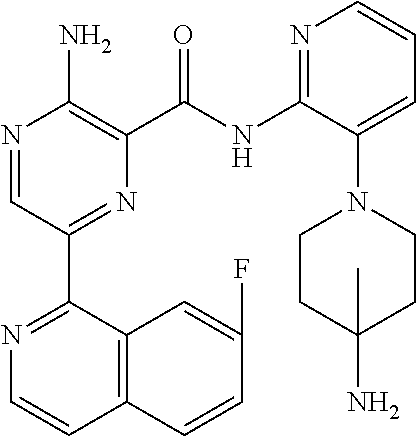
N1=CC(C2=NC=CC3=C2C=C(F)C=C3)=NC(C(NC2=NC=CC=C2N2CCC(N)(C)CC2)=O)=C1N
